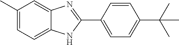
C1(C)=CC=C2C(=C1)N=C(C1=CC=C(C(C)(C)C)C=C1)N2
